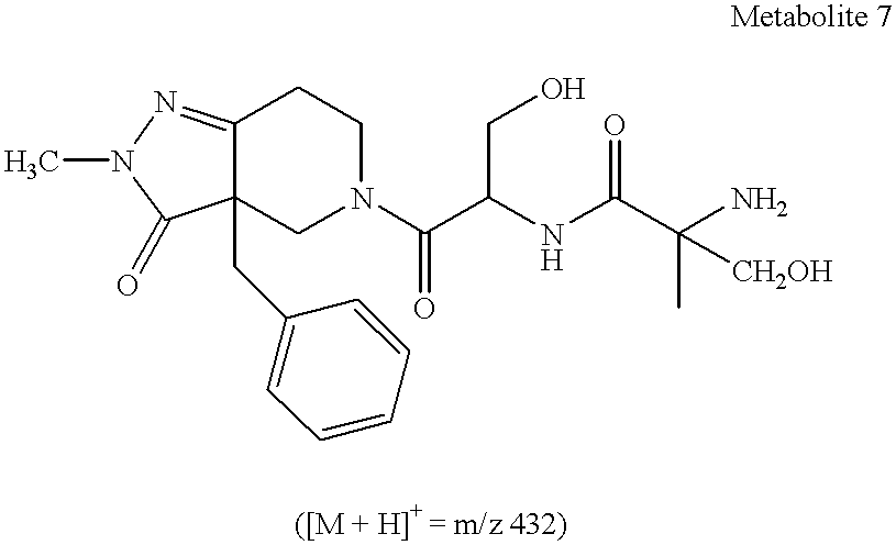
C12=NN(C)C(=O)C1(CC1=CC=CC=C1)CN(C(C(CO)NC(C([CH2OH])(C)N)=O)=O)CC2
